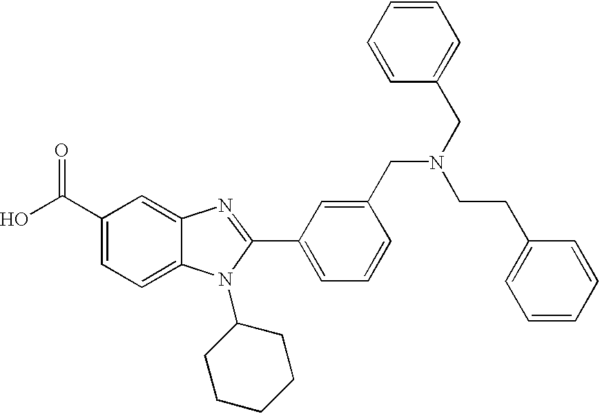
OC(C1=CC=C2C(=C1)N=C(C1=CC=CC(CN(CC3=CC=CC=C3)CCC3=CC=CC=C3)=C1)N2C1CCCCC1)=O
